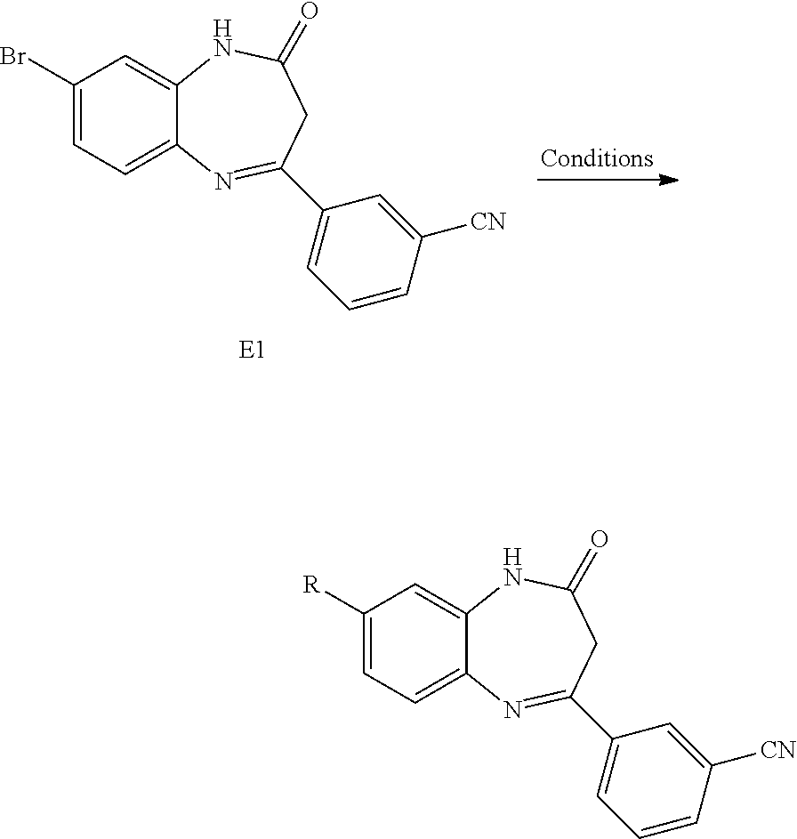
C1([R])=CC=C2C(=C1)NC(=O)CC(C1=CC=CC([CN])=C1)=N2.C1(Br)=CC=C2C(=C1)NC(=O)CC(C1=CC=CC([CN])=C1)=N2
